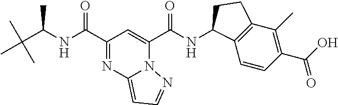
C(NC(C1=NC2=CC=NN2C(C(NC2C3=C(C(C)=C(C(O)=O)C=C3)CC2)=O)=C1)=O)(C(C)(C)C)C
